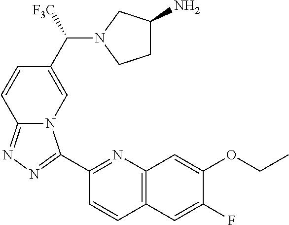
C1(C2=NN=C3N2C=C(C(N2CCC(N)C2)[F3C])C=C3)=NC2=C(C=C1)C=C(F)C(OCC)=C2
